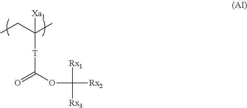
CCC(C)([Xa1])[T]C(=O)OC([Rx3])([Rx1])[Rx2]
